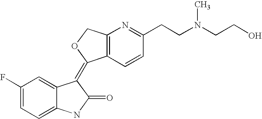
C1(F)=CC=C2C(=C1)C(=C1C3=C(CO1)N=C(CCN(CCO)C)C=C3)C(=O)N2
